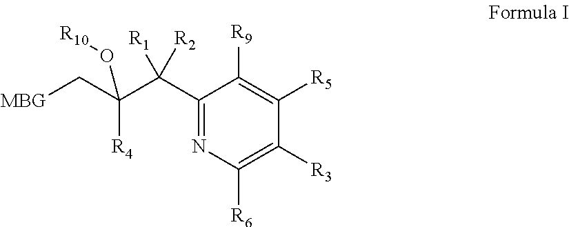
C1(C(C(C[MBG])([R4])O[R10])([R2])[R1])=NC([R6])=C([R3])C([R5])=C1[R9]
